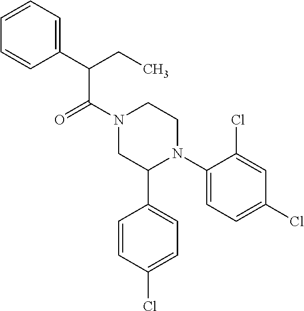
C(C(N1CC(C2=CC=C(Cl)C=C2)N(C2=CC=C(Cl)C=C2Cl)CC1)=O)(C1=CC=CC=C1)CC
